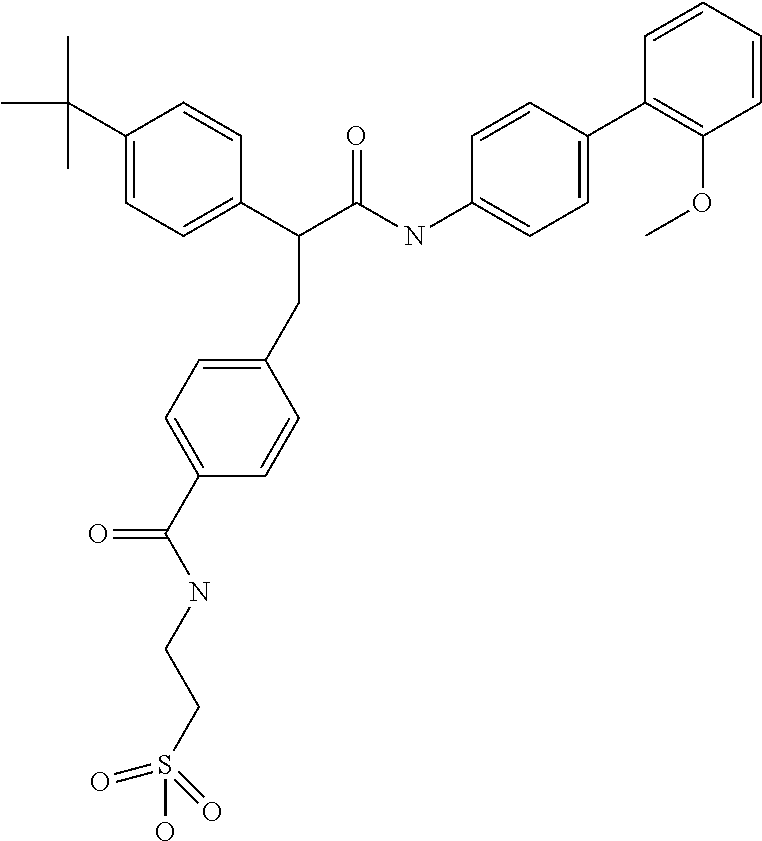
C1(C(C)(C)C)=CC=C(C(C(NC2=CC=C(C3=C(OC)C=CC=C3)C=C2)=O)CC2=CC=C(C(NCCS(O)(=O)=O)=O)C=C2)C=C1
